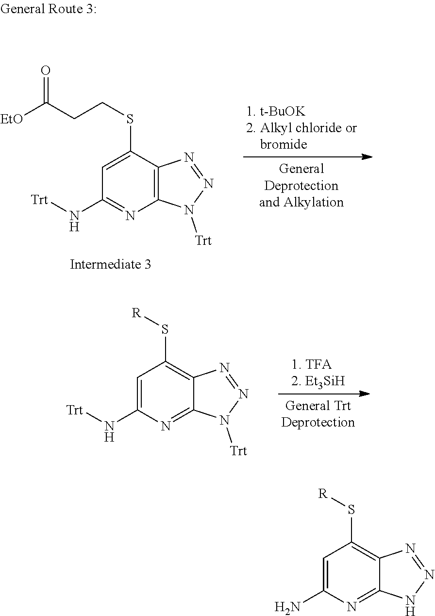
[EtO]C(CCSC1=CC(N[Trt])=NC2=C1N=NN2[Trt])=O.[R]SC1=C2C(=NC(N[Trt])=C1)N([Trt])N=N2.[R]SC1=C2C(=NC(N)=C1)NN=N2
